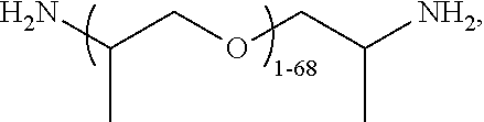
NC(COCC([NH2])C)C
